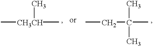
C[CH3CH](C)C.CCC(C)(C)C
